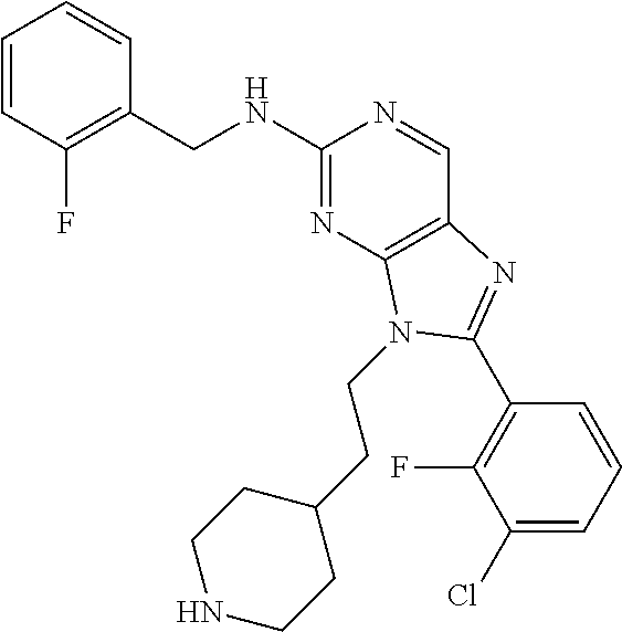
C1=CC(F)=C(CNC2=NC3=C(C=N2)N=C(C2=C(F)C(Cl)=CC=C2)N3CCC2CCNCC2)C=C1
